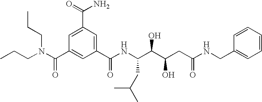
CCCN(C(C1=CC(C(NC(C(C(CC(NCC2=CC=CC=C2)=O)O)O)CC(C)C)=O)=CC(C(=O)N)=C1)=O)CCC
